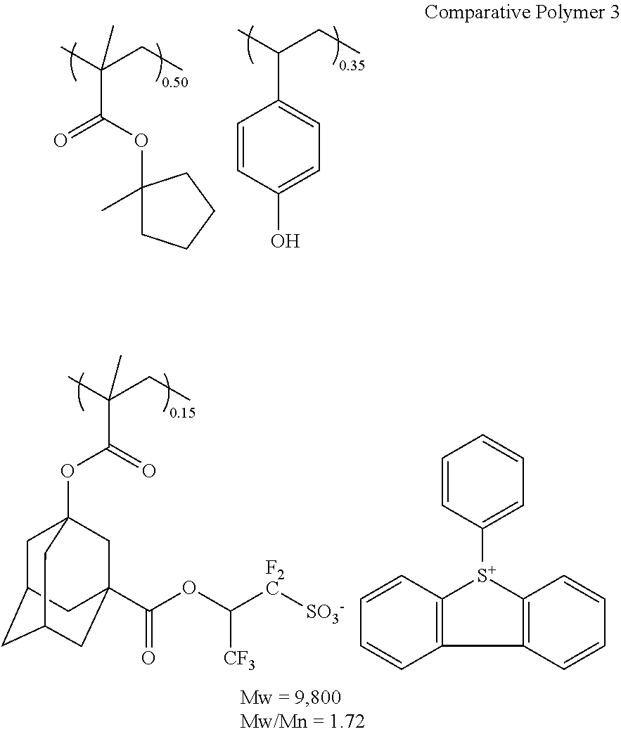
C1(OC(C(C)(CC)C)=O)(C)CCCC1.C1(C(C)CC)=CC=C(O)C=C1.O=C(C(C)(CC)C)OC12CC3CC(CC(C(OC([F2C][SO3-])[CF3])=O)(C1)C3)C2.C12=C([S+](C3=CC=CC=C3)C3=C1C=CC=C3)C=CC=C2
